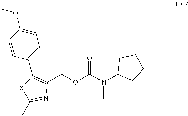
C1(COC(N(C2CCCC2)C)=O)=C(C2=CC=C(OC)C=C2)SC(C)=N1
